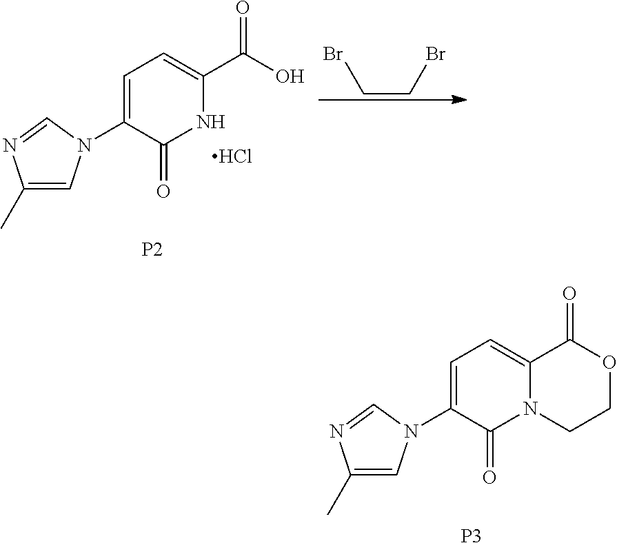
C1(C)=CN(C2=CC=C(C(O)=O)NC2=O)C=N1.Cl.BrCCBr.[P2].C1(C)=CN(C2=CC=C3N(C2=O)CCOC3=O)C=N1.[P3]
